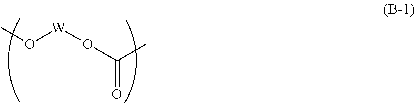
CO[W]OC(C)=O
